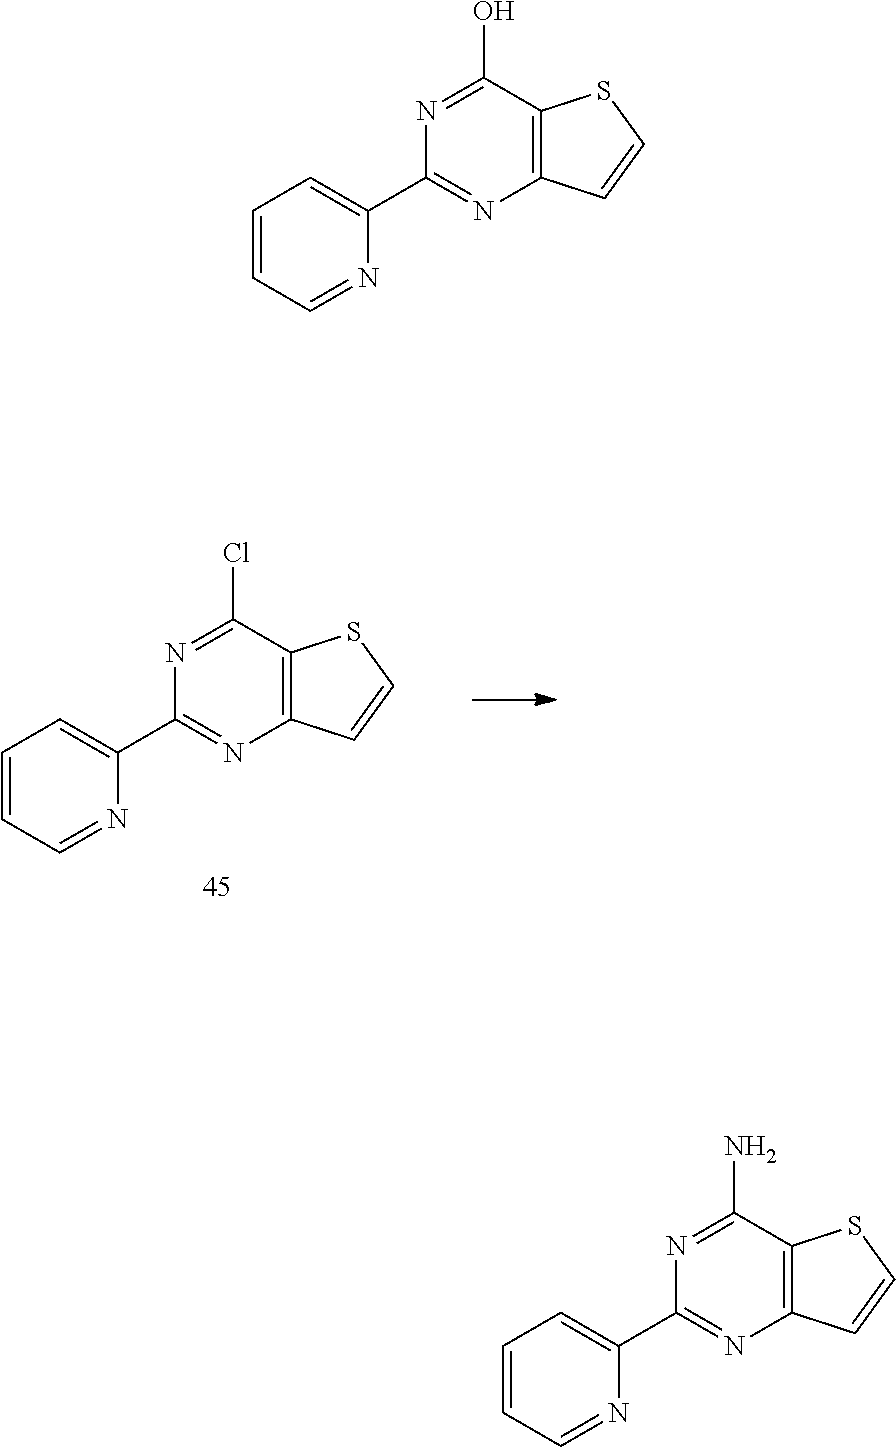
C1=CC=NC(C2=NC3=C(C(Cl)=N2)SC=C3)=C1.C1=CC=NC(C2=NC3=C(C(O)=N2)SC=C3)=C1.C1=CC=NC(C2=NC3=C(C(N)=N2)SC=C3)=C1
